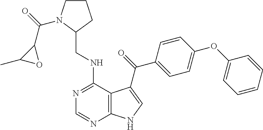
C1=CC=CC(OC2=CC=C(C(=O)C3=CNC4=C3C(NCC3CCCN3C(=O)C3C(C)O3)=NC=N4)C=C2)=C1
